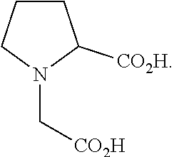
C1CCN(C[CO2H])C1[CO2H]
